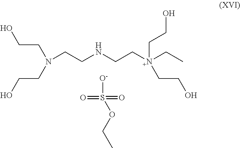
N(CCNCC[N+](CC)(CCO)CCO)(CCO)CCO.[O-]S(=O)(=O)OCC
